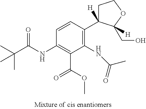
C1(NC(C(C)(C)C)=O)=C(C(OC)=O)C(NC(=O)C)=C(C2([H])CCOC2([H])CO)C=C1
